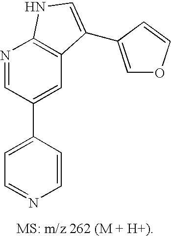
C1=C(C2=CC3=C(N=C2)NC=C3C2=COC=C2)C=CN=C1
